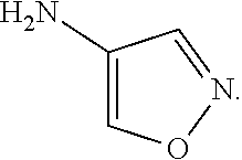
O1N=CC(N)=C1
